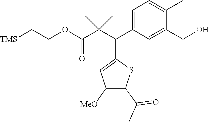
C(C(C(C1=CC([MeO])=C(C(C)=O)S1)C1=CC=C(C)C(CO)=C1)(C)C)(OCC[TMS])=O
